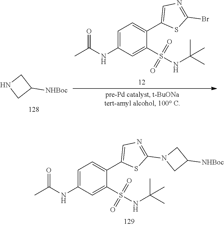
S(=O)(C1=CC(NC(=O)C)=CC=C1C1=CN=C(Br)S1)(=O)NC(C)(C)C.C1([NHBoc])CNC1.S(=O)(C1=CC(NC(=O)C)=CC=C1C1=CN=C(N2CC([NHBoc])C2)S1)(=O)NC(C)(C)C
